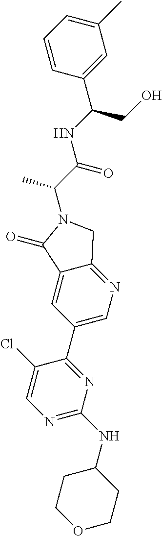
C(N1C(=O)C2=CC(C3=NC(NC4CCOCC4)=NC=C3Cl)=CN=C2C1)(C(NC(CO)C1=CC(C)=CC=C1)=O)C
